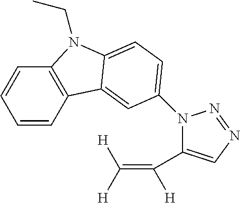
C1=CC2=C(C=C1)N(CC)C1=CC=C(N3C(C(=C([H])[H])[H])=CN=N3)C=C21
